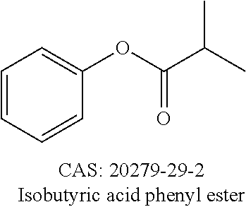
C1=CC=CC(OC(C(C)C)=O)=C1
